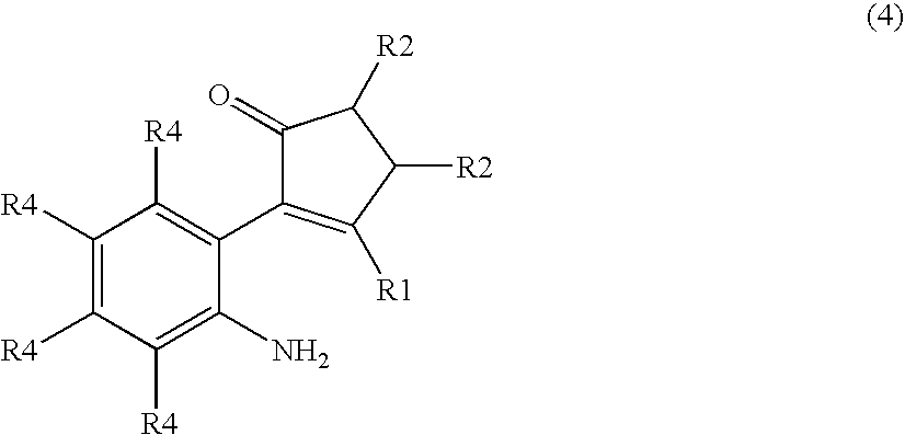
C1(N)=C([R4])C([R4])=C([R4])C([R4])=C1C1=C([R1])C([R2])C([R2])C1=O
